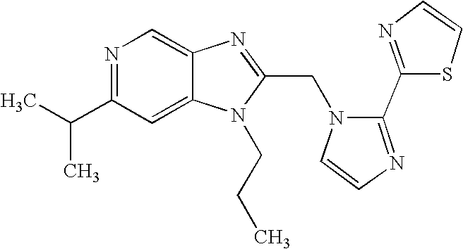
C12=CC(C(C)C)=NC=C1N=C(CN1C=CN=C1C1=NC=CS1)N2CCC
